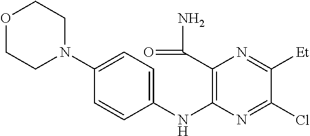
C1(N2CCOCC2)=CC=C(NC2=C(C(=O)N)N=C([Et])C(Cl)=N2)C=C1
